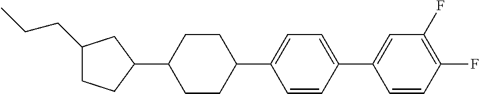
C1(CCC)CCC(C2CCC(C3=CC=C(C4=CC(F)=C(F)C=C4)C=C3)CC2)C1
